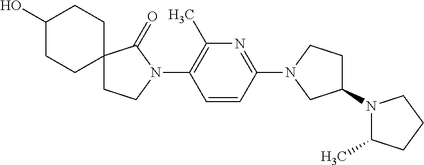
C1(O)CCC2(CC1)CCN(C1=C(C)N=C(N3CCC(N4C(C)CCC4)C3)C=C1)C2=O
